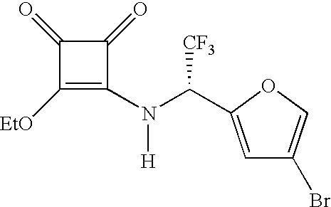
C1([EtO])=C(N([H])C([CF3])C2=CC(Br)=CO2)C(=O)C1=O
